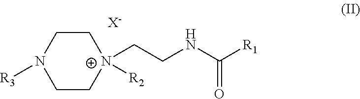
C1C[N+]([R2])(CCNC([R1])=O)CCN1[R3].[X-]
